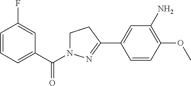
C1=CC=C(C(=O)N2CCC(C3=CC(N)=C(OC)C=C3)=N2)C=C1F
